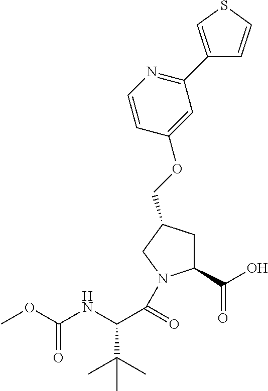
C1(C(O)=O)CC(COC2=CC(C3=CSC=C3)=NC=C2)CN1C(C(NC(OC)=O)C(C)(C)C)=O
